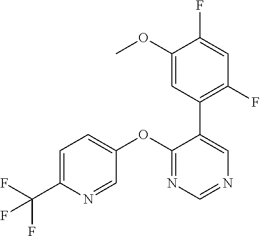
C1=C(C(F)(F)F)N=CC(OC2=NC=NC=C2C2=C(F)C=C(F)C(OC)=C2)=C1
